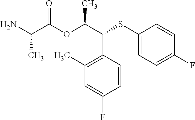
NC(C(OC(C(SC1=CC=C(F)C=C1)C1=C(C)C=C(F)C=C1)C)=O)C
